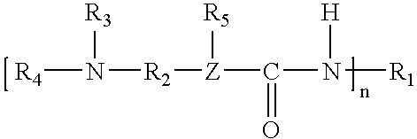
[R4]N([R2][Z](C(N([R1])[H])=O)[R5])[R3]
